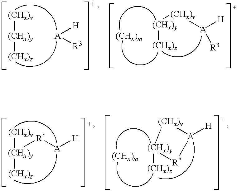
[(CHx)v][(CHx)y][(CHx)z].[A]([H])[R3].[(CHx)y]([(CHx)v][A]([H])[R3])[(CHx)z].[(CHx)m].[(CHx)v][(CHx)y]([(CHx)z])[R*][A][H].[(CHx)y]1([(CHx)z])[R*][A]([H])[(CHx)v]1.[(CHx)m]
